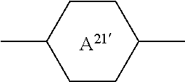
CC1CCC(C)CC1.[A21]
